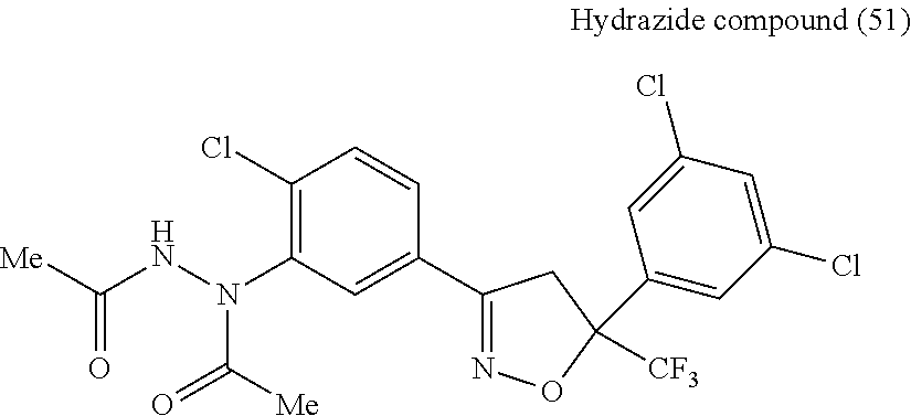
C1(Cl)=C(N(NC([Me])=O)C(=O)[Me])C=C(C2=NOC(C3=CC(Cl)=CC(Cl)=C3)([CF3])C2)C=C1
